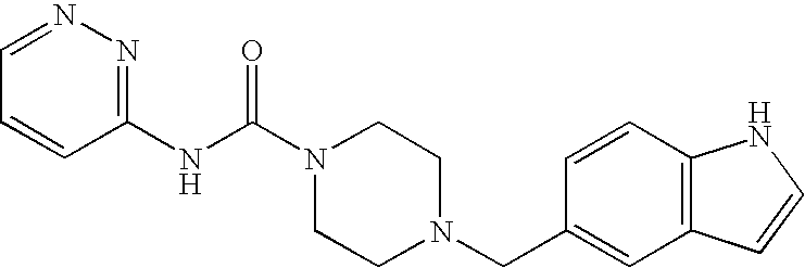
C1=CC(NC(N2CCN(CC3=CC4=C(C=C3)NC=C4)CC2)=O)=NN=C1
